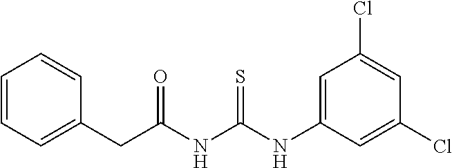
C1=C(NC(NC(CC2=CC=CC=C2)=O)=S)C=C(Cl)C=C1Cl
